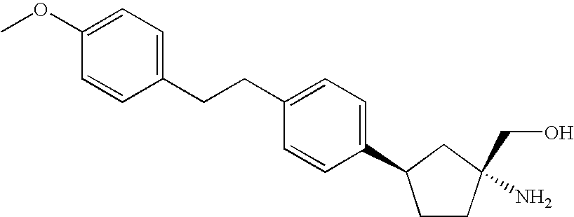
C1CC(CO)(N)CC1C1=CC=C(CCC2=CC=C(OC)C=C2)C=C1
